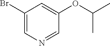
C1(Br)=CN=CC(OC(C)C)=C1
